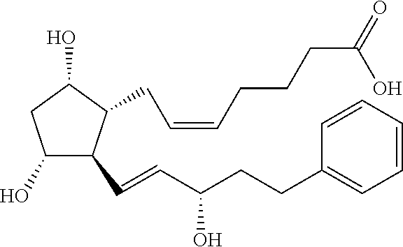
C1(O)C(C=CC(CCC2=CC=CC=C2)O)C(CC=CCCCC(O)=O)C(O)C1
